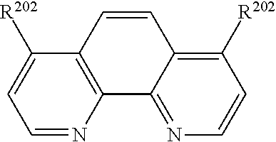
C1=NC2=C(C([R202])=C1)C=CC1=C([R202])C=CN=C21
